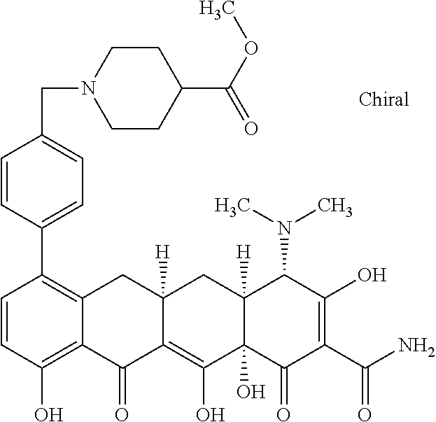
C1=CC(C2=C3C(=C(O)C=C2)C(=O)C2=C(O)C4(O)C([H])(CC2([H])C3)C(N(C)C)C(O)=C(C(N)=O)C4=O)=CC=C1CN1CCC(C(OC)=O)CC1
